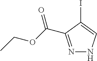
N1=C(C(OCC)=O)C(I)=CN1
